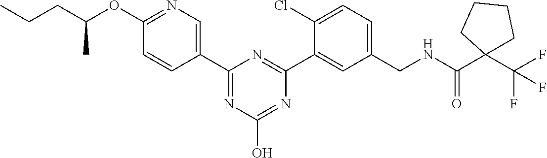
C1(C2=NC(O)=NC(C3=CC(CNC(C4(C(F)(F)F)CCCC4)=O)=CC=C3Cl)=N2)=CN=C(OC(CCC)C)C=C1
